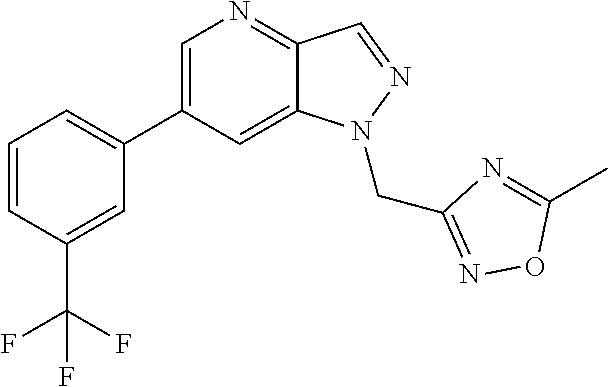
C1(C2=CC=CC(C(F)(F)F)=C2)=CN=C2C(=C1)N(CC1=NOC(C)=N1)N=C2
